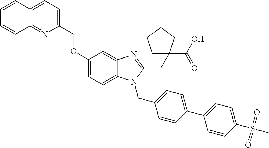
O(C1=CC=C2C(=C1)N=C(CC1(C(O)=O)CCCC1)N2CC1=CC=C(C2=CC=C(S(C)(=O)=O)C=C2)C=C1)CC1=CC=C2C(=N1)C=CC=C2
